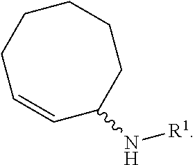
C1=CCCCCCC1N[R1]
